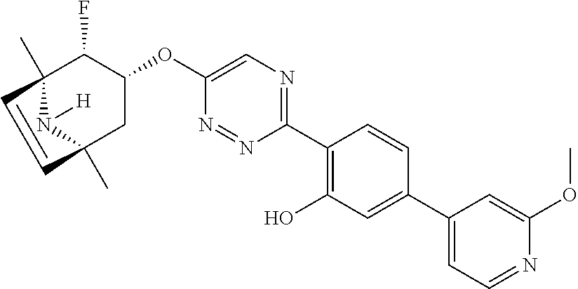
C1(C2=C(O)C=C(C3=CC=NC(OC)=C3)C=C2)=NC=C(OC2C(F)C3(C)N([H])C(C)(C2)C=C3)N=N1
